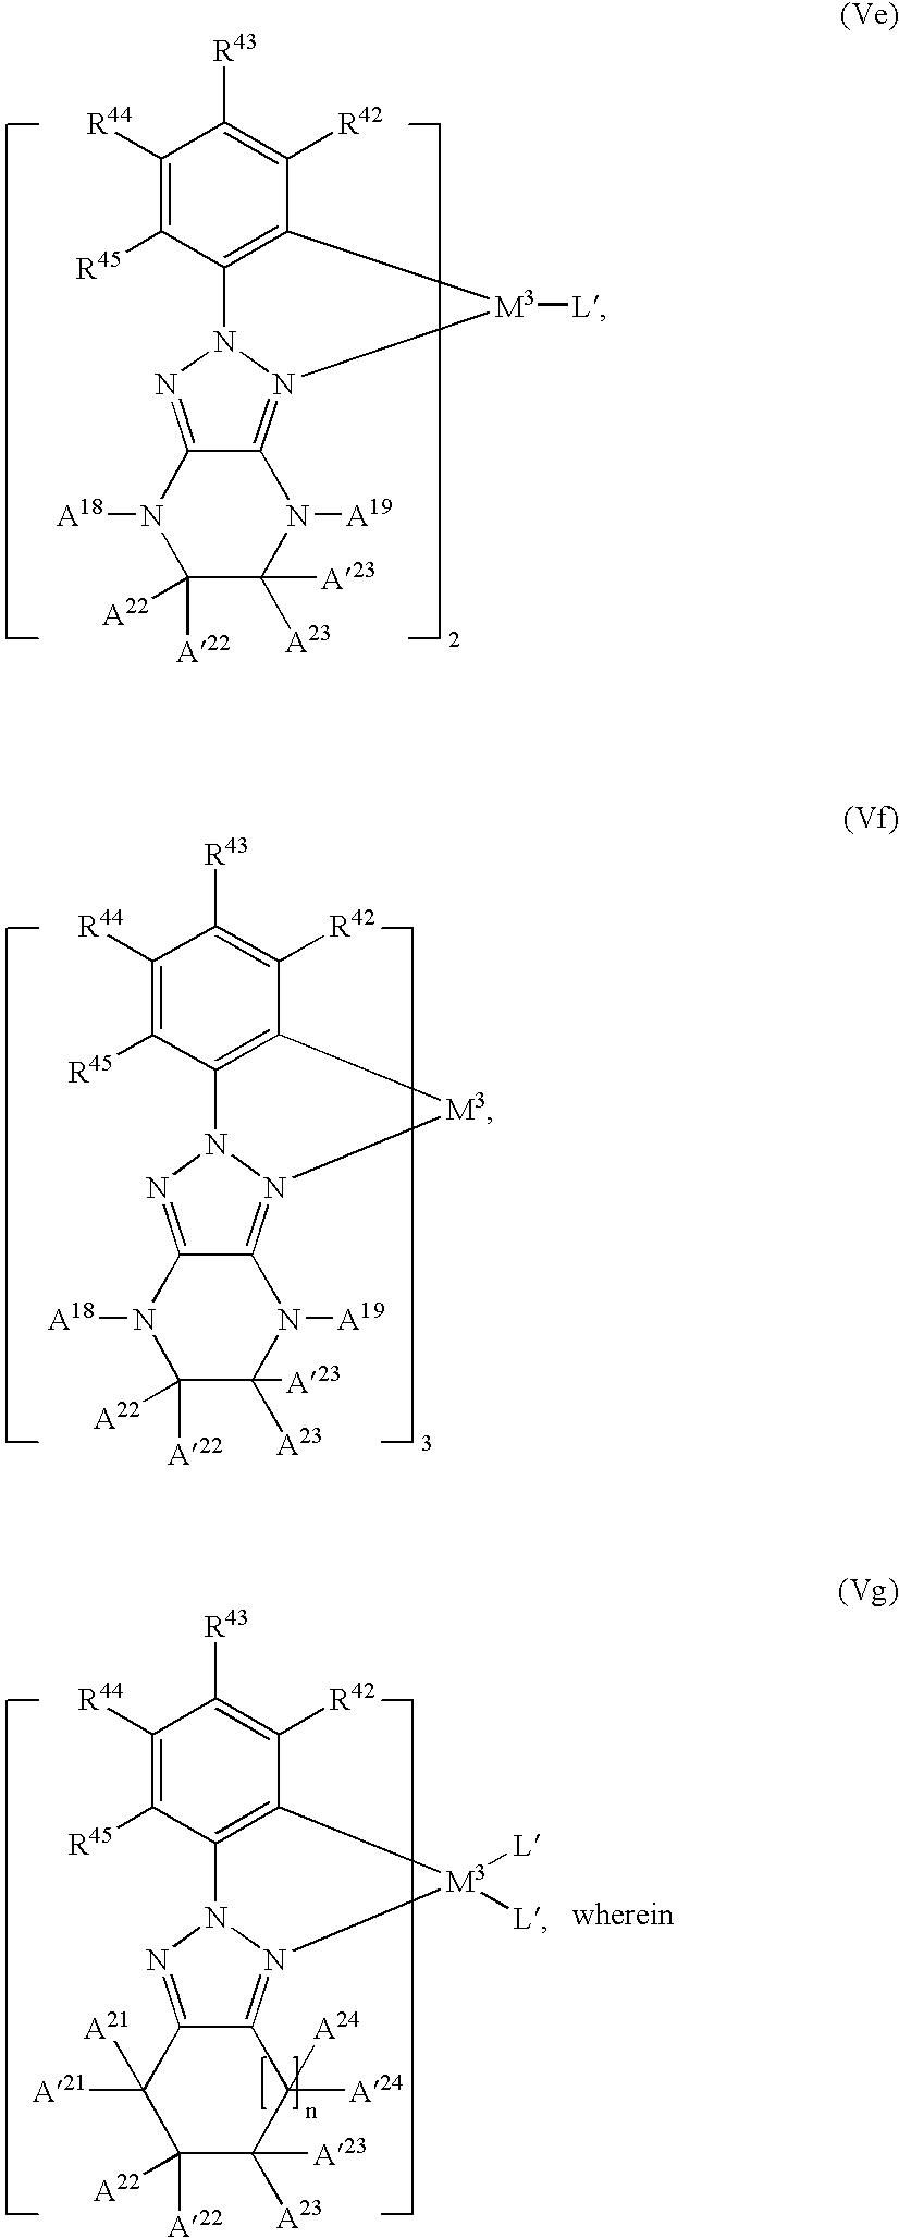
C1([R44])=C([R45])C2=C(C([R42])=C1[R43])[M3]([L])N1=C3C(=NN21)N([A18])C([A22])([A22])C([A23])([A23])N3[A19].C1([R44])=C([R45])C2=C(C([R42])=C1[R43])[M3]N1=C3C(=NN21)N([A18])C([A22])([A22])C([A23])([A23])N3[A19].C1([R44])=C([R45])C2=C(C([R42])=C1[R43])[M3]([L])([L])N1=C3C(=NN21)C([A21])([A21])C([A22])([A22])C([A23])([A23])C3([A24])[A24]
